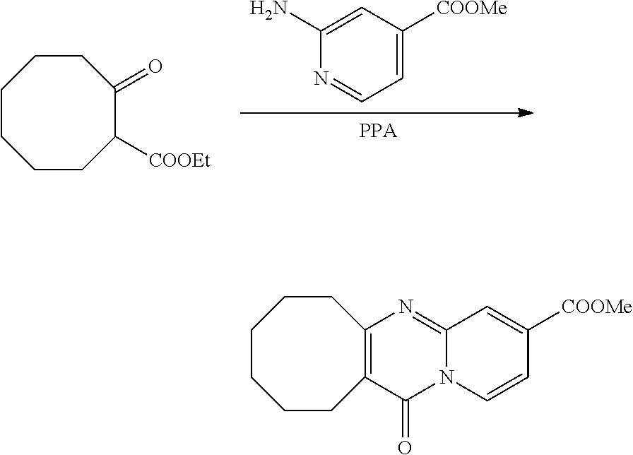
[PPA].N1=CC=C([COOMe])C=C1N.O=C1C([COOEt])CCCCCC1.C12=NC3=C(C(=O)N1C=CC([COOMe])=C2)CCCCCC3
